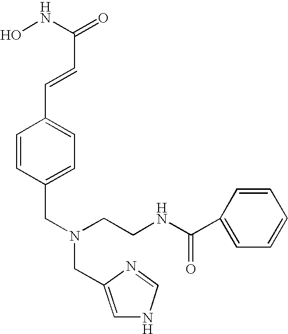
ONC(=O)C=CC1=CC=C(CN(CCNC(=O)C2=CC=CC=C2)CC2=CNC=N2)C=C1
